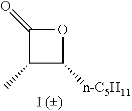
O1C(=O)C(C)C1[n-C5H11]
